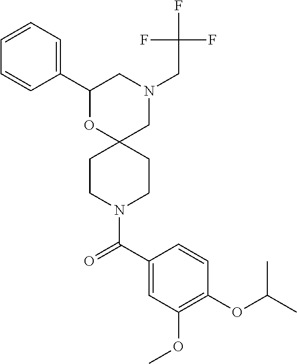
N1(CC(F)(F)F)CC2(OC(C3=CC=CC=C3)C1)CCN(C(C1=CC(OC)=C(OC(C)C)C=C1)=O)CC2
